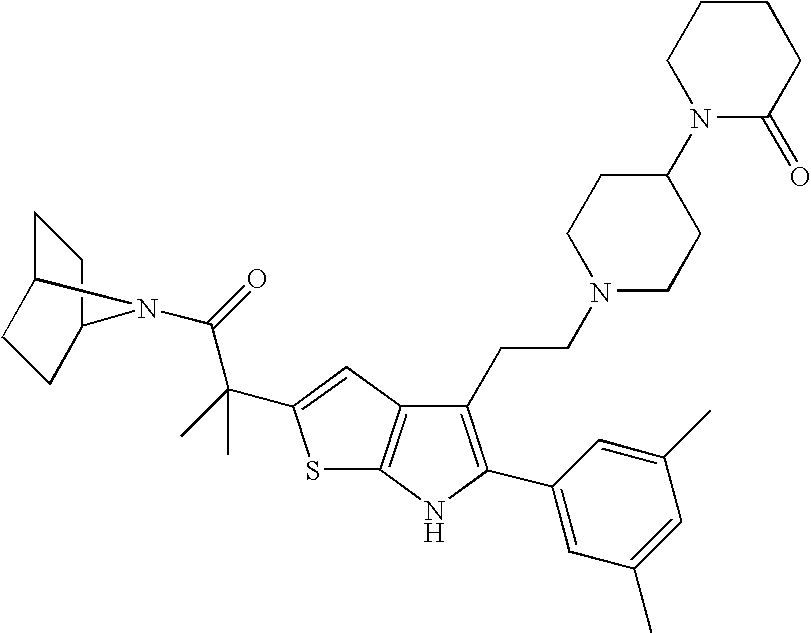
C1(CCN2CCC(N3C(=O)CCCC3)CC2)=C(C2=CC(C)=CC(C)=C2)NC2=C1C=C(C(C)(C(=O)N1C3CCC1CC3)C)S2
